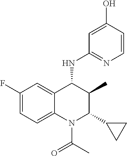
C1(F)=CC=C2C(=C1)C(NC1=NC=CC(O)=C1)C(C)C(C1CC1)N2C(C)=O
